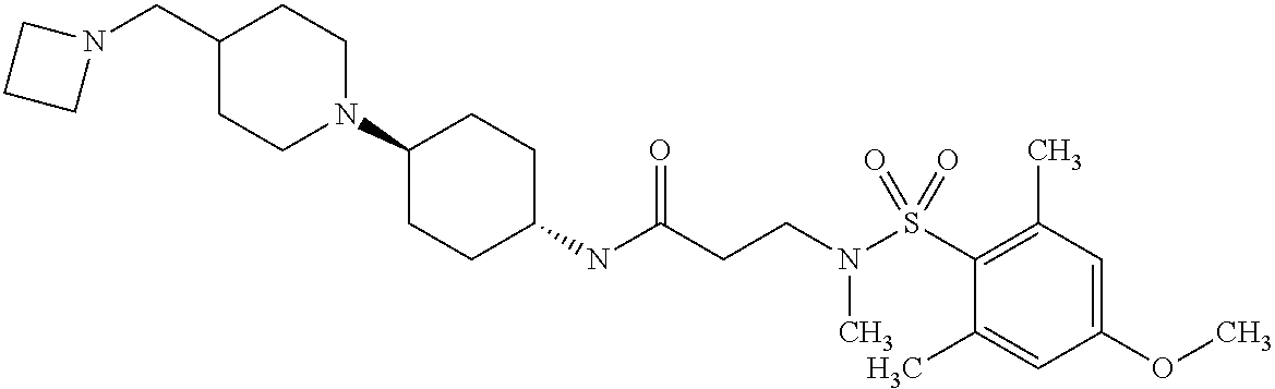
N(C(CCN(S(C1=C(C)C=C(OC)C=C1C)(=O)=O)C)=O)C1CCC(N2CCC(CN3CCC3)CC2)CC1
